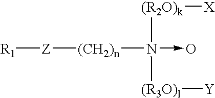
[(CH2)n](N([(R2O)k][X])([(R3O)l][Y])->O)[Z][R1]
